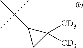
C(C)(C1CC1([CD3])[CD3])(C)C
